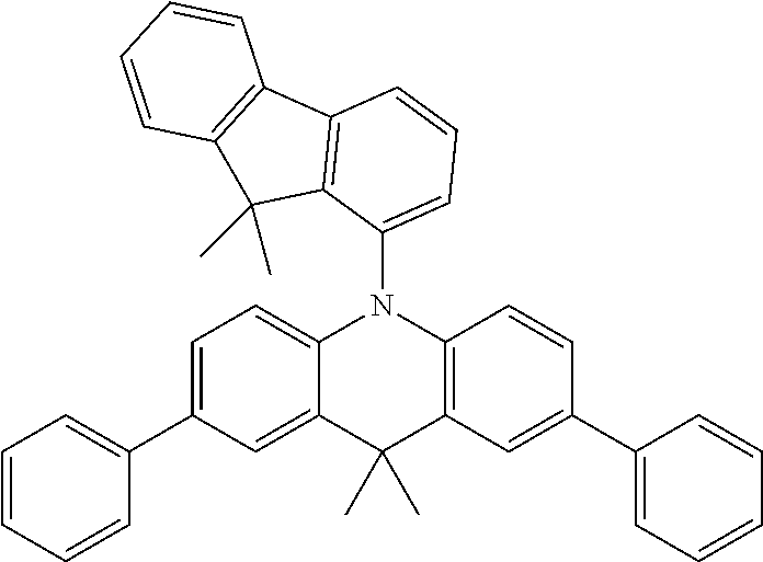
C12=CC=C(C3=CC=CC=C3)C=C1C(C)(C)C1=C(N2C2=CC=CC3=C2C(C)(C)C2=C3C=CC=C2)C=CC(C2=CC=CC=C2)=C1
